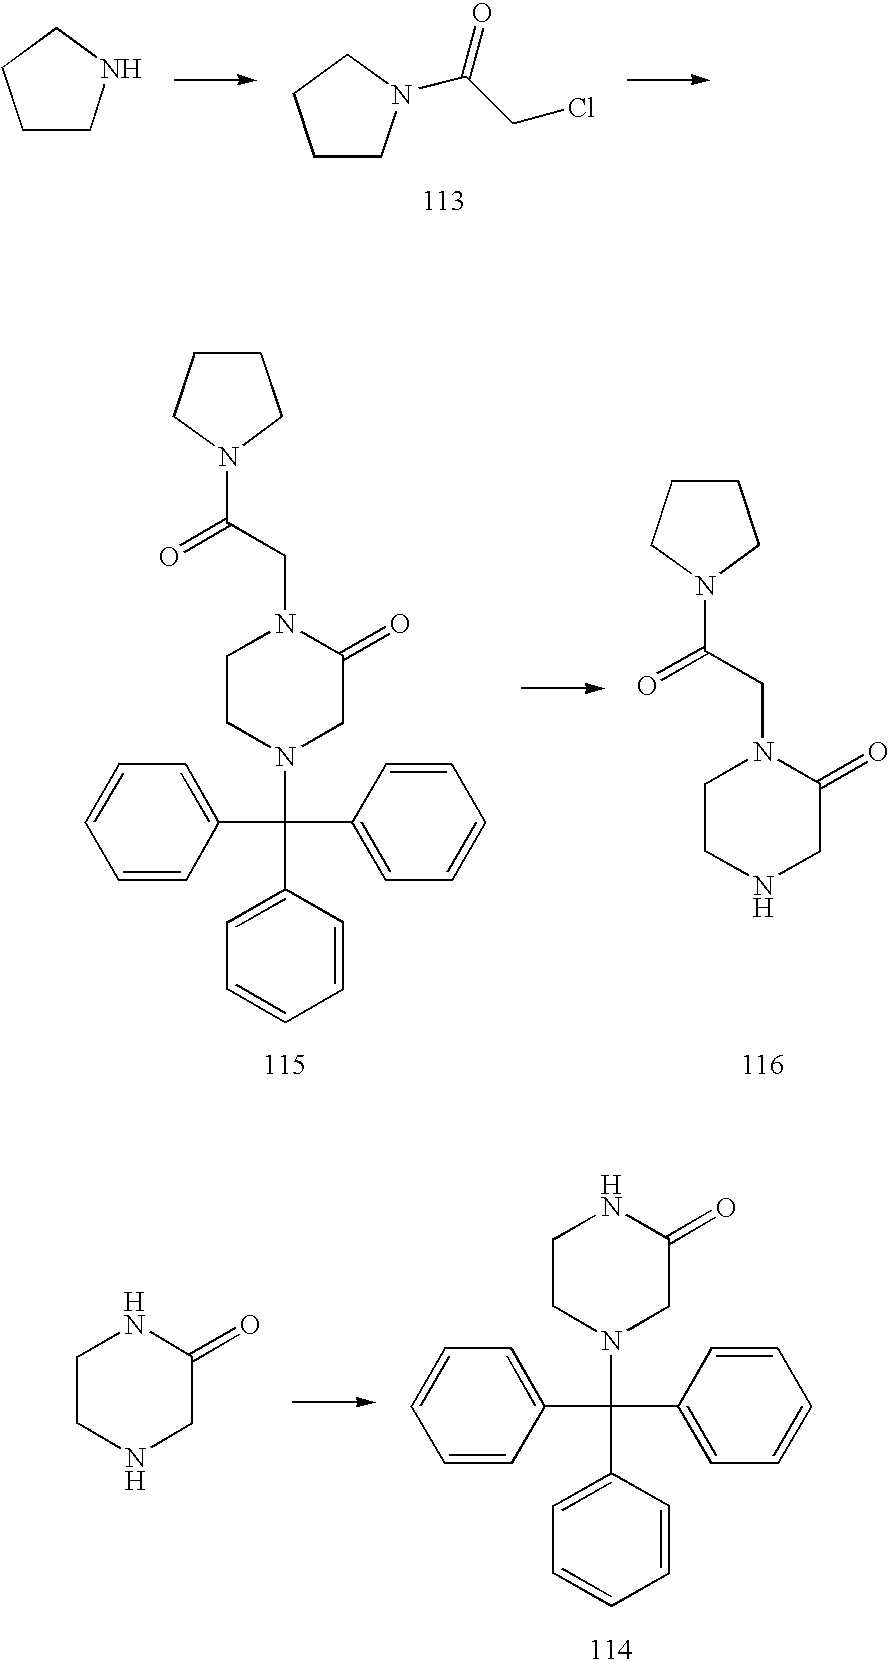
C1CNCC1.C1CN(C(=O)CCl)CC1.N1(C(C2=CC=CC=C2)(C2=CC=CC=C2)C2=CC=CC=C2)CC(=O)N(CC(=O)N2CCCC2)CC1.N1CC(=O)N(CC(=O)N2CCCC2)CC1.N1CC(=O)NCC1.N1(C(C2=CC=CC=C2)(C2=CC=CC=C2)C2=CC=CC=C2)CC(=O)NCC1
